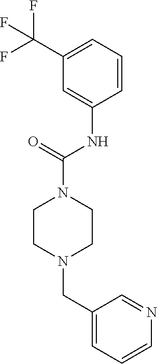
C1=CC=C(C(F)(F)F)C=C1NC(N1CCN(CC2=CC=CN=C2)CC1)=O
